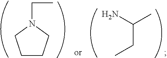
C1CCN(CC)C1.C(C)(N)CC
